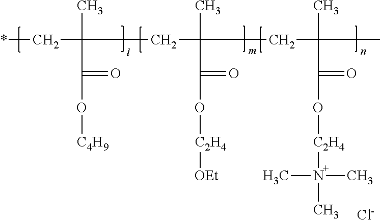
*CC(C)(C(=O)O[C4H9])CC(C)(C(=O)O[C2H4][OEt])CC(C)(C(=O)O[C2H4]N(C)(C)C)C.[Cl-]
